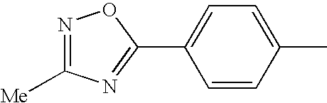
C1=CC(C)=CC=C1C1=NC([Me])=NO1
